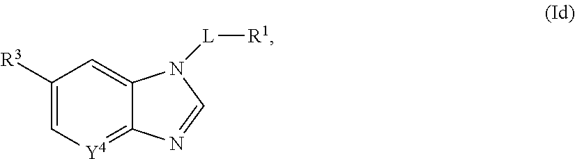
C1([R3])=C[Y4]=C2C(=C1)N([L][R1])C=N2
